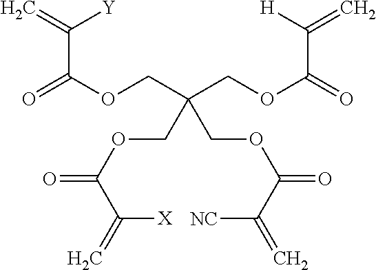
C=C(C(OCC(COC(=O)C(=C)[H])(COC(=O)C(=C)[NC])COC(=O)C(=C)[X])=O)[Y]
